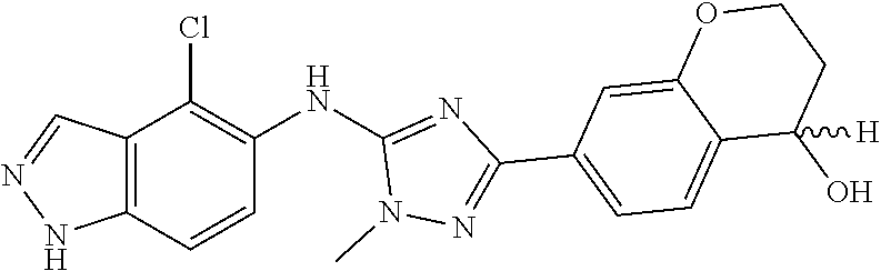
C12=C(C=CC(NC3=NC(C4=CC=C5C(=C4)OCCC5(O)[H])=NN3C)=C1Cl)NN=C2
